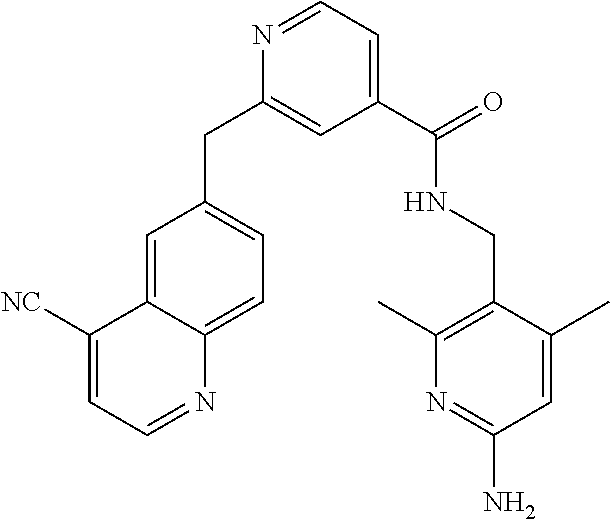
C1(C(NCC2=C(C)N=C(N)C=C2C)=O)=CC=NC(CC2=CC=C3C(=C2)C([NC])=CC=N3)=C1
